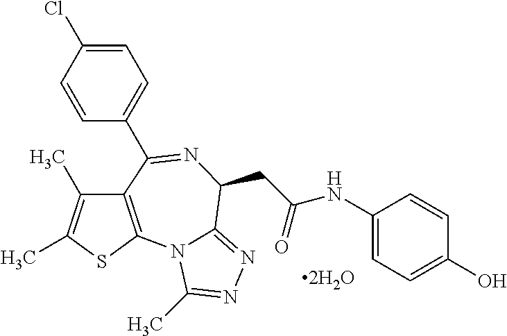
C1=C(Cl)C=CC(C2=NC(CC(NC3=CC=C(O)C=C3)=O)C3=NN=C(C)N3C3=C2C(C)=C(C)S3)=C1
